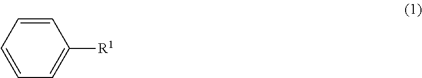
C1=CC=CC=C1[R1]
